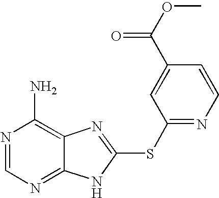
N1=CN=C2C(=C1N)N=C(SC1=NC=CC(C(OC)=O)=C1)N2
